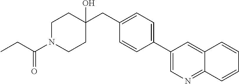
C1N(C(CC)=O)CCC(CC2=CC=C(C3=CN=C4C(=C3)C=CC=C4)C=C2)(O)C1
